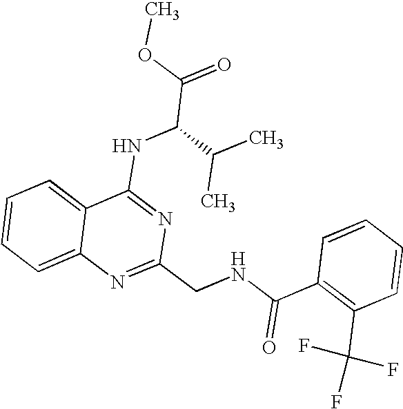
C12=CC=CC=C1N=C(CNC(C1=C(C(F)(F)F)C=CC=C1)=O)N=C2NC(C(=O)OC)C(C)C
